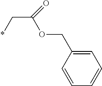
C(C(OCC1=CC=CC=C1)=O)*
